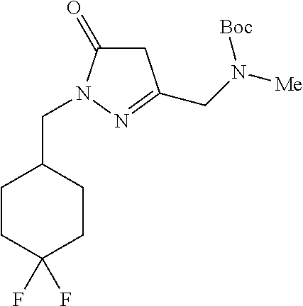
C1CC(F)(F)CCC1CN1N=C(CN([Me])[Boc])CC1=O
